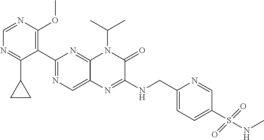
C1(C2=NC=C3C(=N2)N(C(C)C)C(=O)C(NCC2=CC=C(S(NC)(=O)=O)C=N2)=N3)=C(OC)N=CN=C1C1CC1
